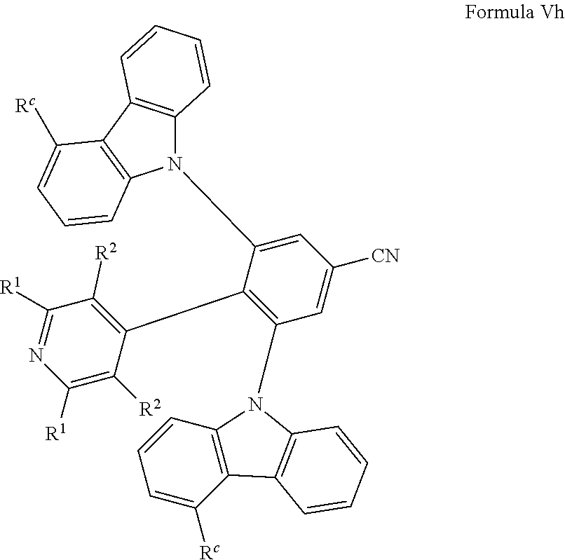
N1(C2=CC([CN])=CC(N3C4=C(C([Rc])=CC=C4)C4=C3C=CC=C4)=C2C2=C([R2])C([R1])=NC([R1])=C2[R2])C2=C(C3=C1C=CC=C3[Rc])C=CC=C2
